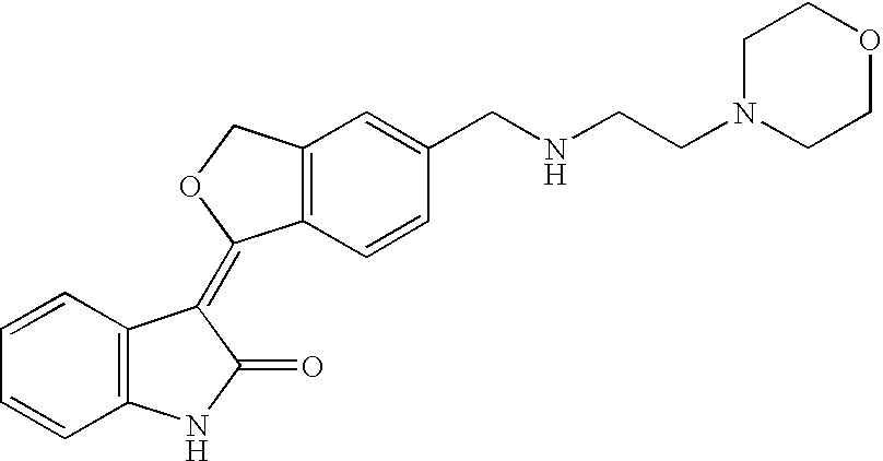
C1=CC2=C(C=C1)NC(=O)C2=C1C2=C(CO1)C=C(CNCCN1CCOCC1)C=C2
